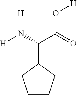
C(C1CCCC1)(N([H])[H])C(=O)O[H]
